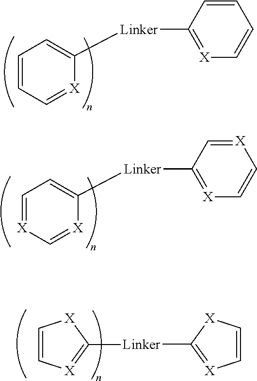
C1=CC([Linker]C2=CC=CC=[X]2)=[X]C=C1.[X]1=CC([Linker]C2=CC=[X]C=[X]2)=[X]C=C1.[Linker](C1=[X]C=C[X]1)C1=[X]C=C[X]1
